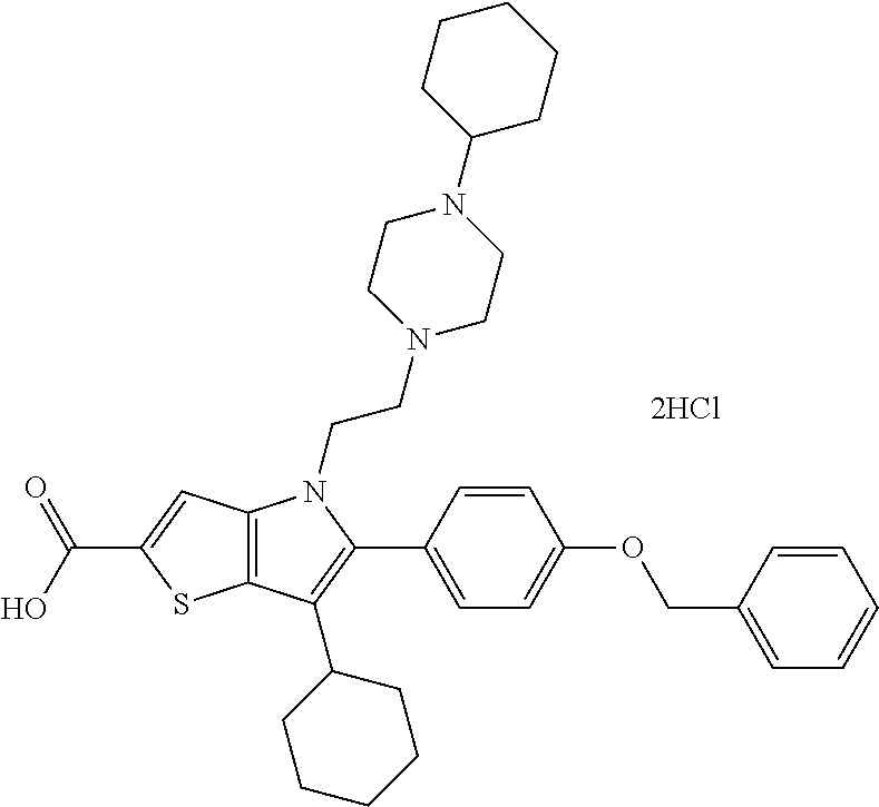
C12=C(C=C(C(O)=O)S1)N(CCN1CCN(C3CCCCC3)CC1)C(C1=CC=C(OCC3=CC=CC=C3)C=C1)=C2C1CCCCC1.[2HCl]
